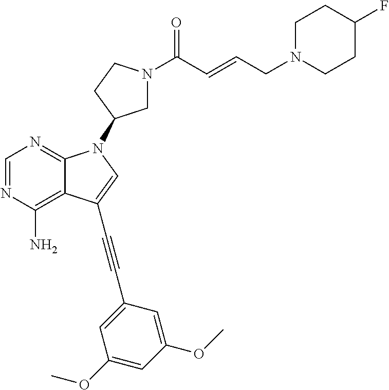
C1=NC(N)=C2C(=N1)N(C1CN(C(C=CCN3CCC(F)CC3)=O)CC1)C=C2C#CC1=CC(OC)=CC(OC)=C1
